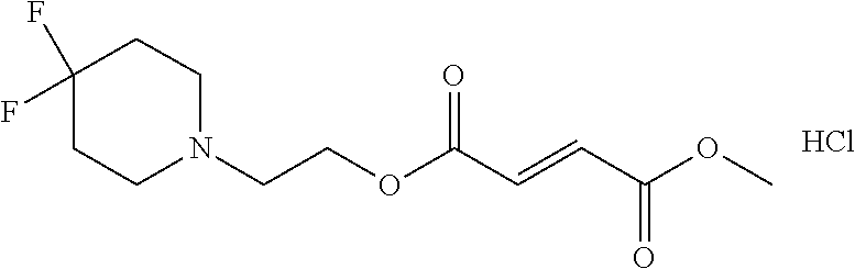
C1N(CCOC(C=CC(=O)OC)=O)CCC(F)(F)C1.Cl
